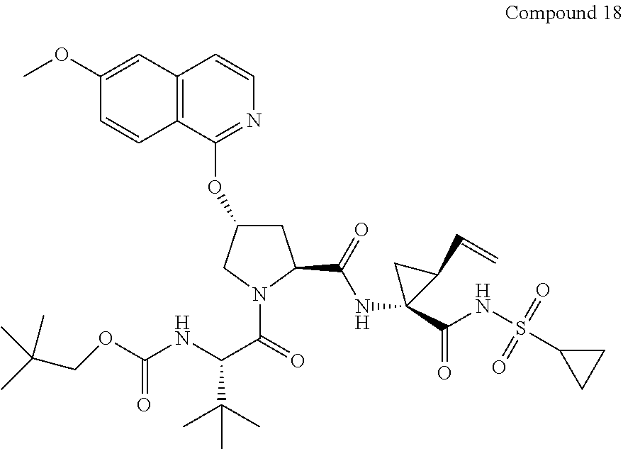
C12=C(C(OC3CC(C(=O)NC4(C(NS(=O)(=O)C5CC5)=O)C(C=C)C4)N(C(=O)C(NC(OCC(C)(C)C)=O)C(C)(C)C)C3)=NC=C1)C=CC(OC)=C2
